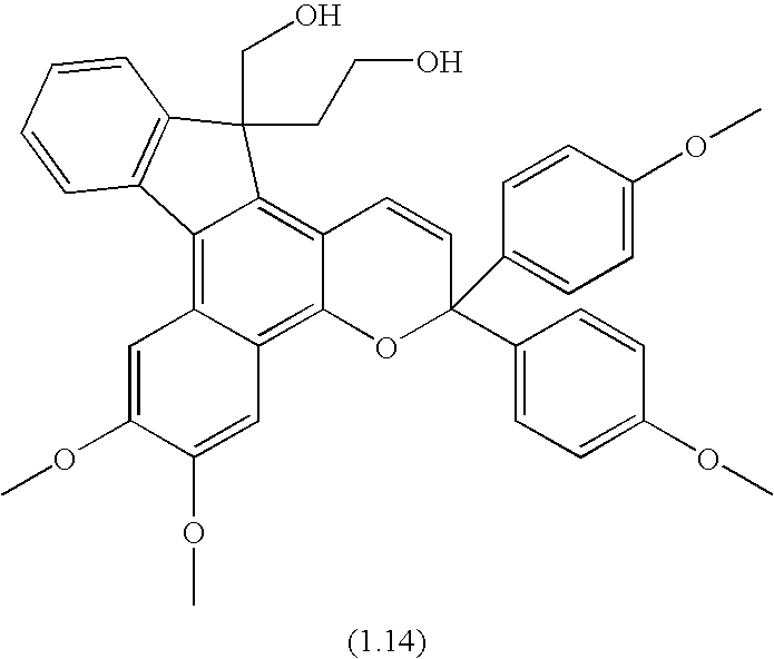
C1=C(OC)C(OC)=CC2=C3C(=C4C(=C12)C1=C(C4(CO)CCO)C=CC=C1)C=CC(C1=CC=C(OC)C=C1)(C1=CC=C(OC)C=C1)O3
